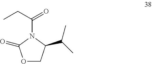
O1CC(C(C)C)N(C(=O)CC)C1=O
